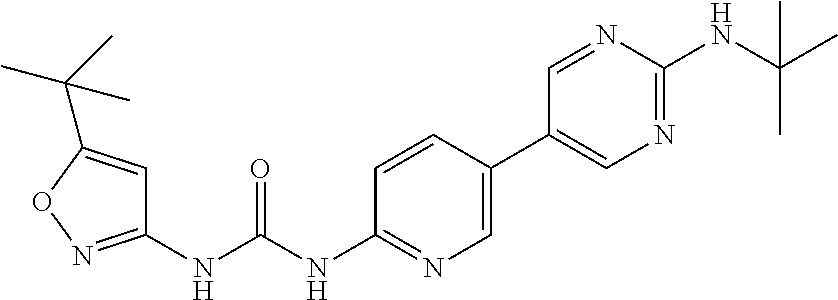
C1(C2=CN=C(NC(NC3=NOC(C(C)(C)C)=C3)=O)C=C2)=CN=C(NC(C)(C)C)N=C1
